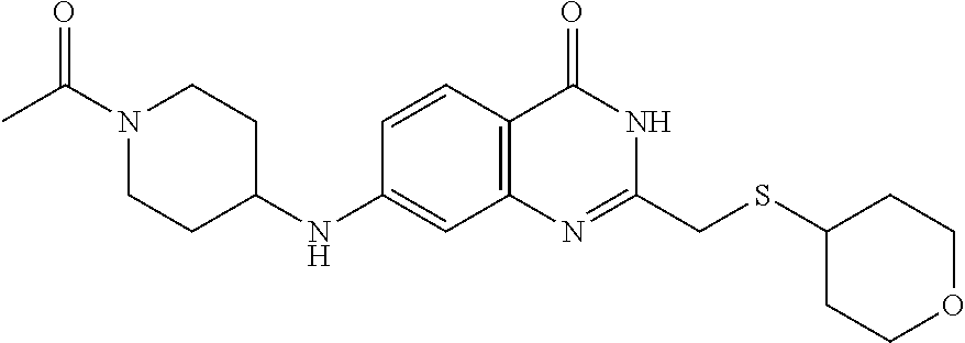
C1N(C(C)=O)CCC(NC2=CC3=C(C=C2)C(=O)NC(CSC2CCOCC2)=N3)C1
